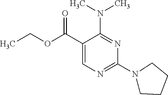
N(C1=NC(N2CCCC2)=NC=C1C(OCC)=O)(C)C
